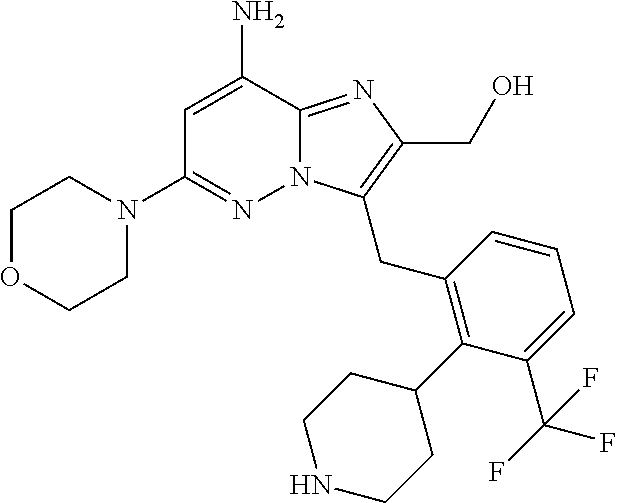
NC1=CC(N2CCOCC2)=NN2C1=NC(CO)=C2CC1=C(C2CCNCC2)C(C(F)(F)F)=CC=C1
